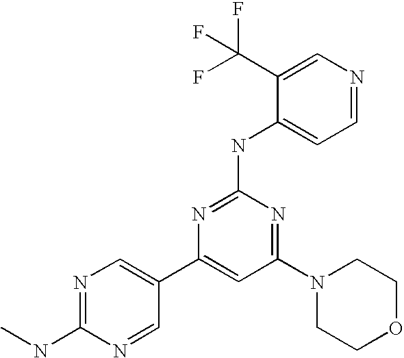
N1=C(NC)N=CC(C2=CC(N3CCOCC3)=NC(NC3=CC=NC=C3C(F)(F)F)=N2)=C1
